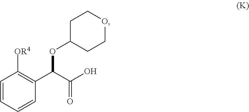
C1=CC=CC(C(C(O)=O)OC2CCOCC2)=C1[OR4]
